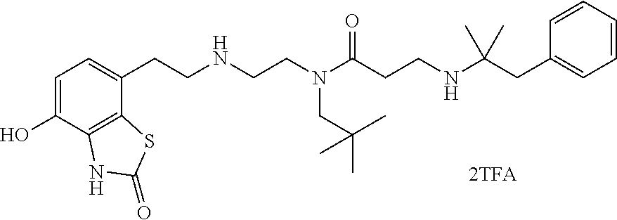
C1=C(O)C2=C(C(CCNCCN(C(CCNC(CC3=CC=CC=C3)(C)C)=O)CC(C)(C)C)=C1)SC(=O)N2
